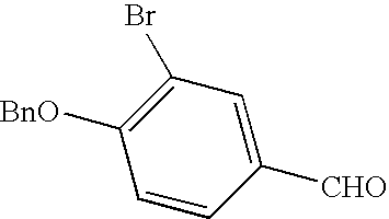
C1=CC([CHO])=CC(Br)=C1[BnO]
